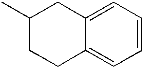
C1(C)CCC2=CC=CC=C2C1
